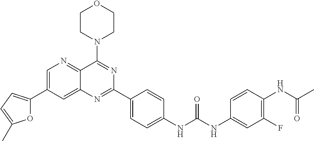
C1=C(C2=CC=C(C)O2)C=C2C(=N1)C(N1CCOCC1)=NC(C1=CC=C(NC(NC3=CC(F)=C(NC(C)=O)C=C3)=O)C=C1)=N2
